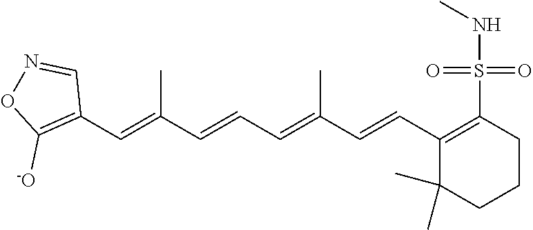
C1(C=C(C=CC=C(C=CC2=C(S(=O)(=O)NC)CCCC2(C)C)C)C)=C([-O])ON=C1
